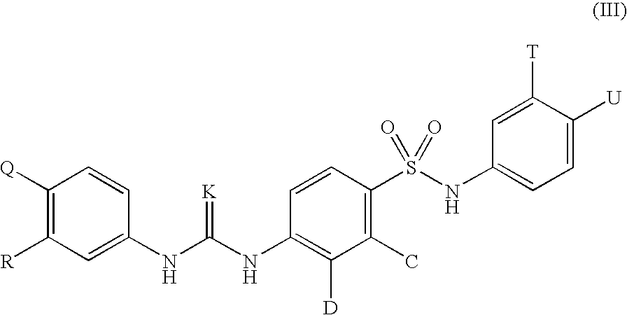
C1([Q])=C([R])C=C(NC(NC2=C([D])C(C)=C(S(NC3=CC=C([U])C([T])=C3)(=O)=O)C=C2)=[K])C=C1
